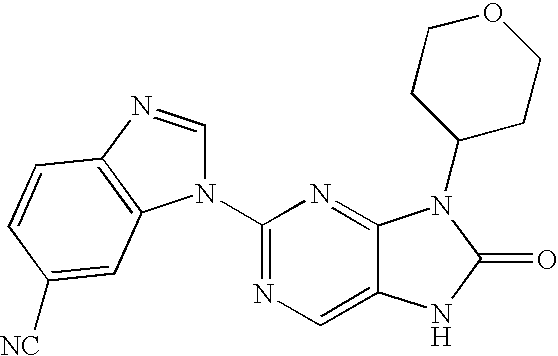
C12=CN=C(N3C=NC4=C3C=C([NC])C=C4)N=C1N(C1CCOCC1)C(=O)N2
